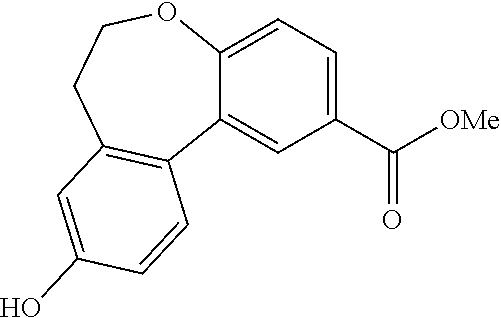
C1(C([OMe])=O)=CC=C2C(=C1)C1=C(CCO2)C=C(O)C=C1
